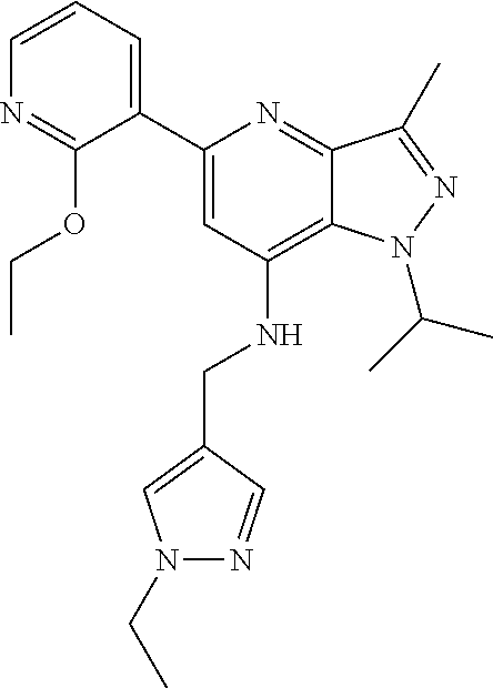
C1=CC=C(C2=CC(NCC3=CN(CC)N=C3)=C3C(=N2)C(C)=NN3C(C)C)C(OCC)=N1
